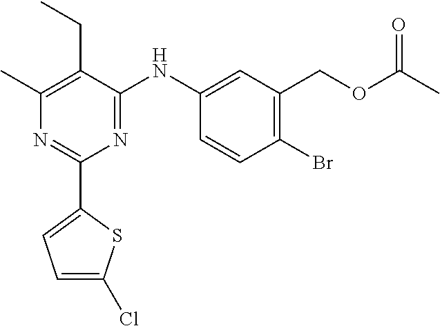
C1(C2=CC=C(Cl)S2)=NC(C)=C(CC)C(NC2=CC(COC(C)=O)=C(Br)C=C2)=N1
